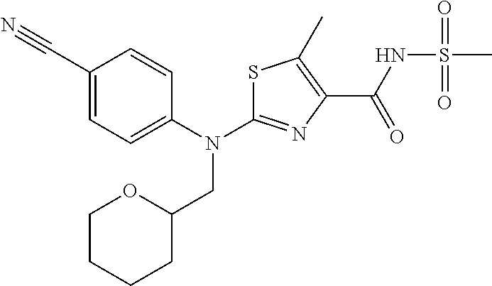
S1C(N(C2=CC=C(C#N)C=C2)CC2OCCCC2)=NC(C(NS(C)(=O)=O)=O)=C1C
